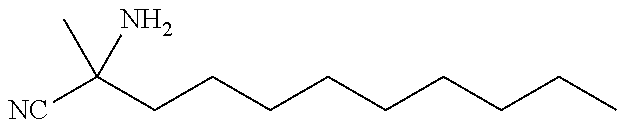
[NC]C(CCCCCCCCC)(N)C
